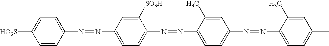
C1=C([HO3S])C=CC(N=NC2=CC=C(N=NC3=CC=C(N=NC4=CC=C(C)C=C4C)C=C3C)C([SO3H])=C2)=C1
